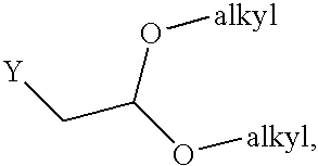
[Y]CC(O[alkyl])O[alkyl]
